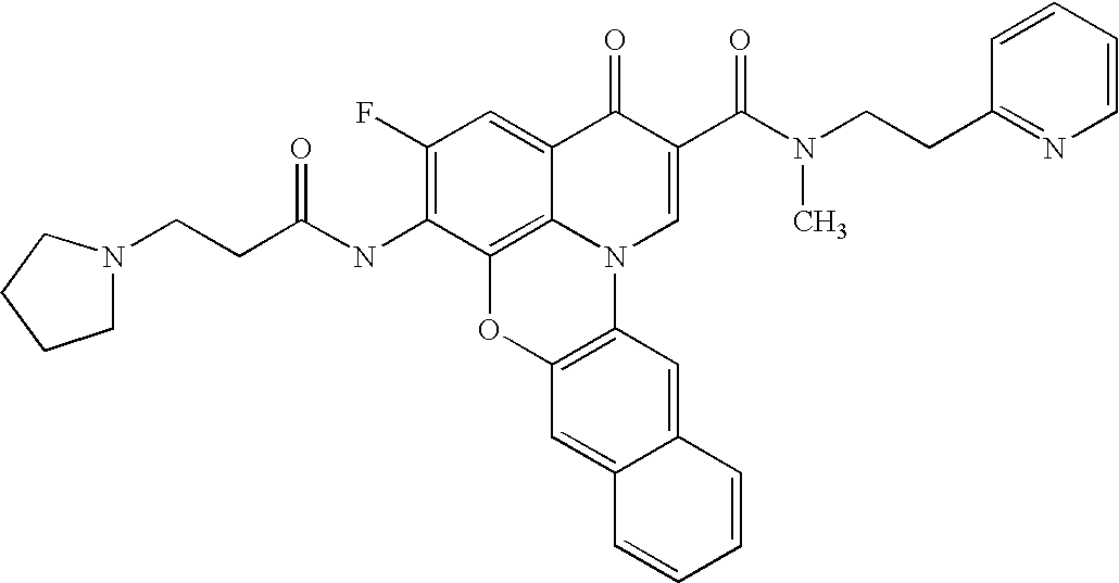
C1(F)=C(NC(CCN2CCCC2)=O)C2=C3C(=C1)C(=O)C(C(N(CCC1=NC=CC=C1)C)=O)=CN3C1=C(O2)C=C2C(=C1)C=CC=C2
